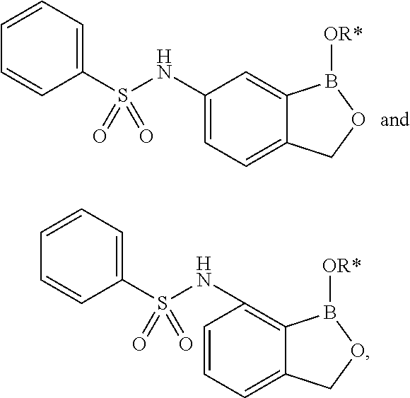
C1(S(=O)(=O)NC2=CC=C3C(=C2)B([OR*])OC3)=CC=CC=C1.C1=CC(NS(C2=CC=CC=C2)(=O)=O)=C2C(=C1)COB2[OR*]
